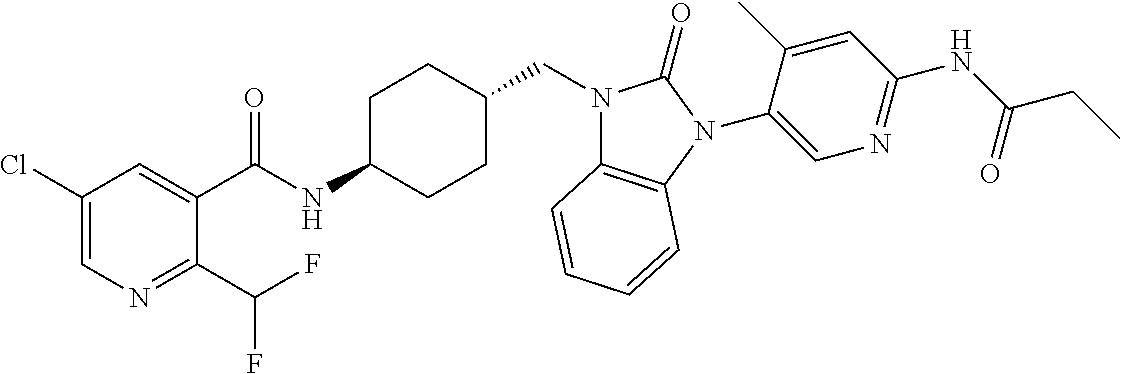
C1(Cl)=CN=C(C(F)F)C(C(NC2CCC(CN3C4=C(N(C5=CN=C(NC(CC)=O)C=C5C)C3=O)C=CC=C4)CC2)=O)=C1
